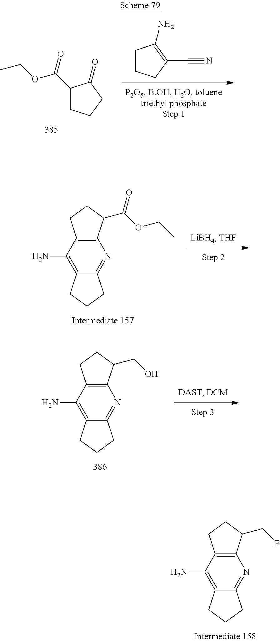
C1CCC(C#N)=C1N.C1(C(OCC)=O)CCCC1=O.C12=C(C(N)=C3C(=N1)CCC3)CCC2C(=O)OCC.C12=C(C(N)=C3C(=N1)CCC3)CCC2CF.C12=C(C(N)=C3C(=N1)CCC3)CCC2CO
